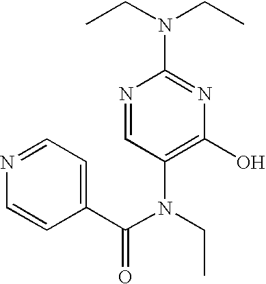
N1=CC(N(CC)C(C2=CC=NC=C2)=O)=C(O)N=C1N(CC)CC
